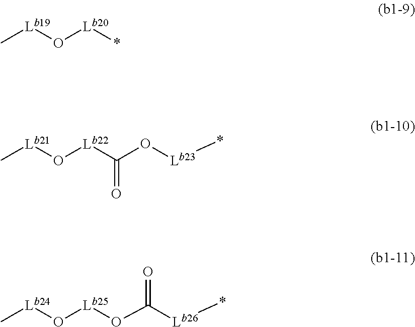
[Lb19](O[Lb20]*)C.C[Lb21]O[Lb22]C(O[Lb23]*)=O.C[Lb24]O[Lb25]OC([Lb26]*)=O
